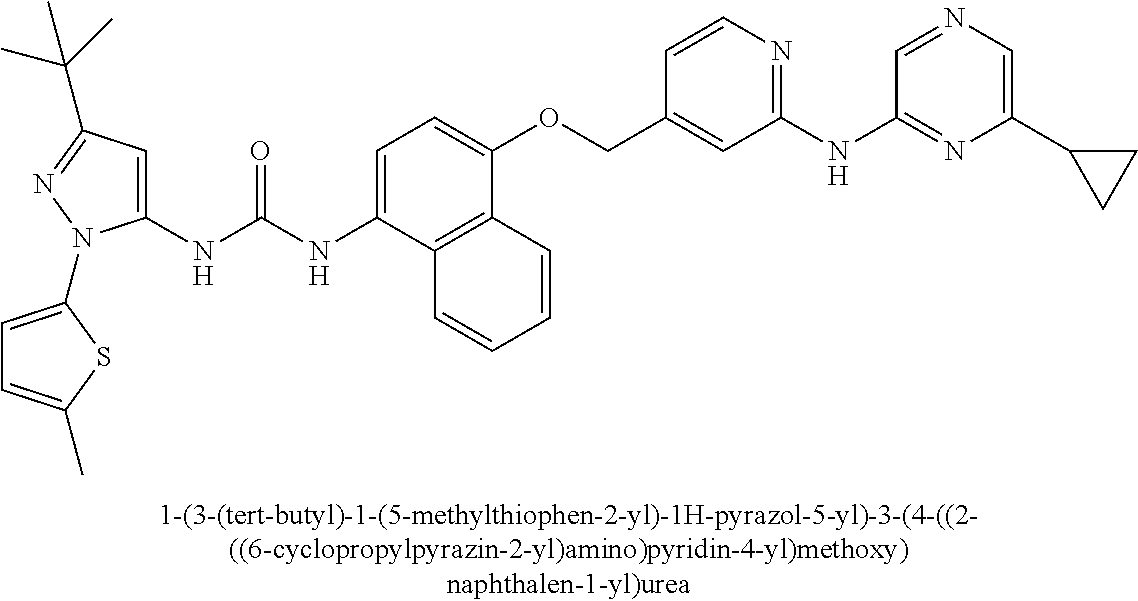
C1(NC(NC2=CC=C(OCC3=CC(NC4=NC(C5CC5)=CN=C4)=NC=C3)C3=C2C=CC=C3)=O)=CC(C(C)(C)C)=NN1C1=CC=C(C)S1
